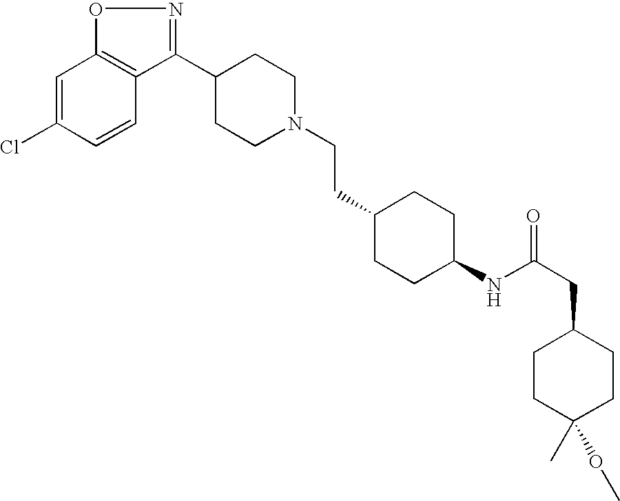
C1=C(Cl)C=CC2=C1ON=C2C1CCN(CCC2CCC(NC(CC3CCC(OC)(C)CC3)=O)CC2)CC1
